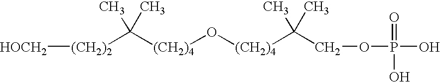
[(CH2)4](C(C)(C)[(CH2)2][HOCH2])O[(CH2)4]C(C)(C)COP(O)(O)=O
